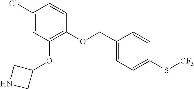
C1(Cl)=CC(OC2CNC2)=C(OCC2=CC=C(S[CF3])C=C2)C=C1
